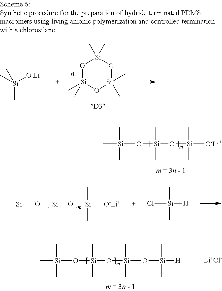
O([Si](C)(C)O[Si](C)(C)[O-Li+])[Si](C)(C)C.O([Si](C)(C)O[Si](C)(C)O[Si](C)(C)[H])[Si](C)(C)C.[Li+Cl-].O([Si](C)(C)O[Si](C)(C)[O-Li+])[Si](C)(C)C.Cl[Si](C)(C)[H].[Si](C)(C)([O-Li+])C.O1[Si](C)(C)O[Si](C)(C)O[Si]1(C)C
